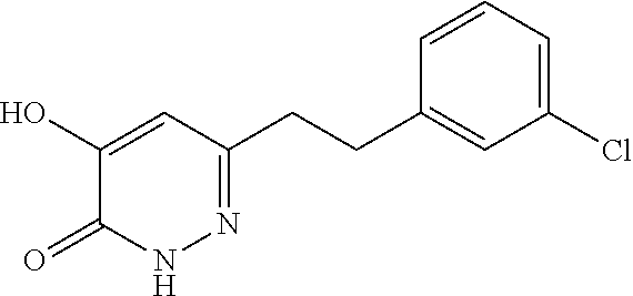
N1N=C(CCC2=CC(Cl)=CC=C2)C=C(O)C1=O
